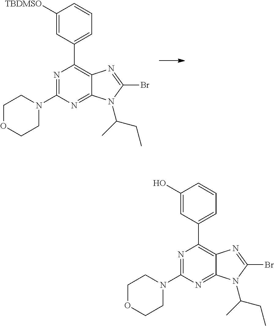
N1=C(N2CCOCC2)N=C2C(=C1C1=CC=CC([TBDMSO])=C1)N=C(Br)N2C(C)CC.N1=C(N2CCOCC2)N=C2C(=C1C1=CC=CC(O)=C1)N=C(Br)N2C(C)CC
